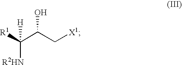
[R1]C(C(C[X1])O)([R2HN])[H]
